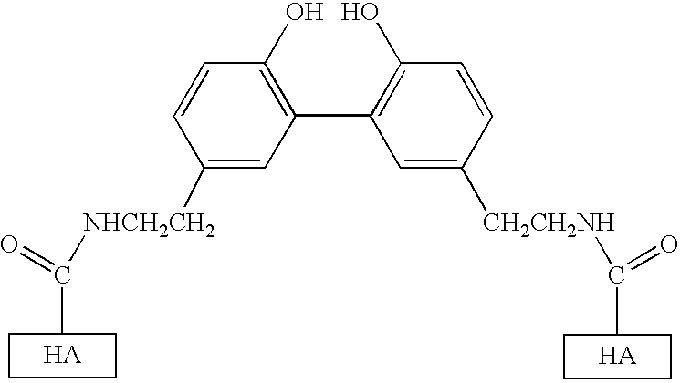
C1([NHCH2CH2]C(=O)C)=CC(C2=C(O)C=CC([CH2CH2NH]C(C)=O)=C2)=C(O)C=C1
